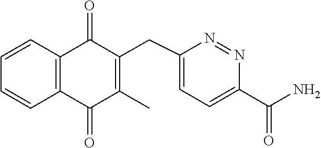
N1=NC(C(N)=O)=CC=C1CC1=C(C)C(=O)C2=C(C=CC=C2)C1=O
